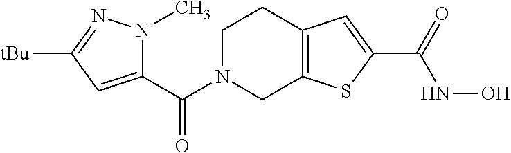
C1(C(N2CC3=C(CC2)C=C(C(=O)NO)S3)=O)=CC([tBu])=NN1C
